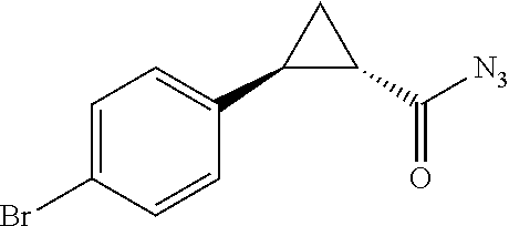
C1=C(Br)C=CC(C2C(C([N3])=O)C2)=C1
